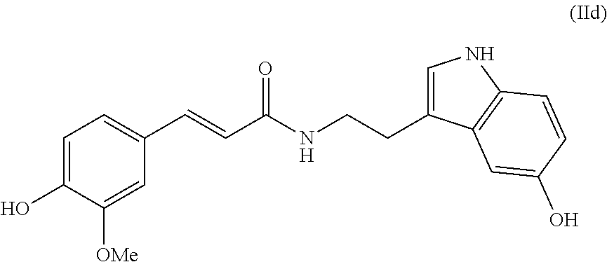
C1=C(O)C([OMe])=CC(C=CC(NCCC2=CNC3=C2C=C(O)C=C3)=O)=C1
